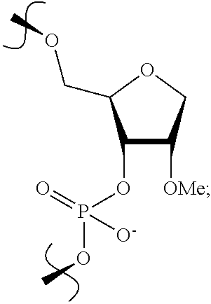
C1(OP(=O)(OC)[O-])C([OMe])COC1COC
